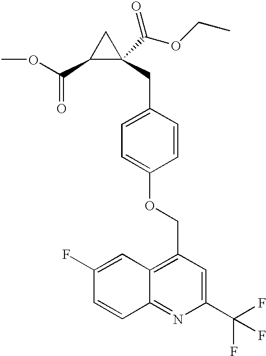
C1(C(OC)=O)C(CC2=CC=C(OCC3=C4C(=NC(C(F)(F)F)=C3)C=CC(F)=C4)C=C2)(C(OCC)=O)C1
